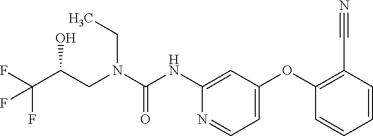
C1(NC(N(CC(C(F)(F)F)O)CC)=O)=CC(OC2=C(C#N)C=CC=C2)=CC=N1
